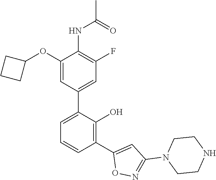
C1(C2=C(O)C(C3=CC(F)=C(NC(C)=O)C(OC4CCC4)=C3)=CC=C2)=CC(N2CCNCC2)=NO1
